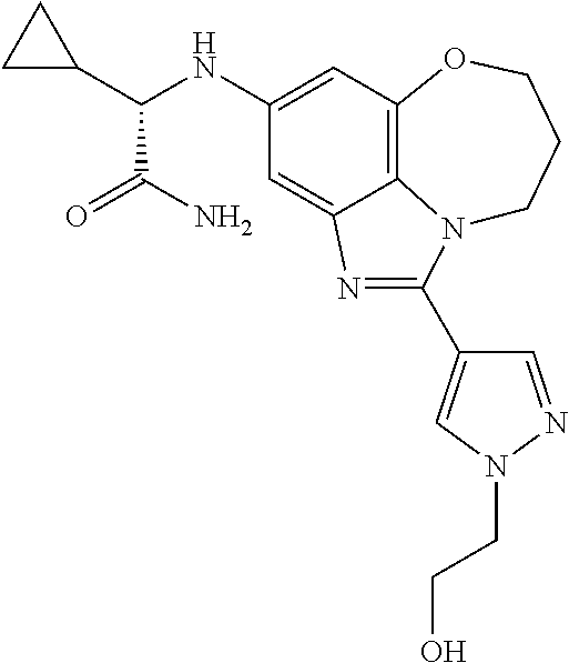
C1(NC(C2CC2)C(=O)N)=CC2=C3C(=C1)N=C(C1=CN(CCO)N=C1)N3CCCO2
